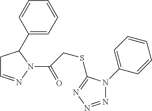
C1C=NN(C(=O)CSC2=NN=NN2C2=CC=CC=C2)C1C1=CC=CC=C1
